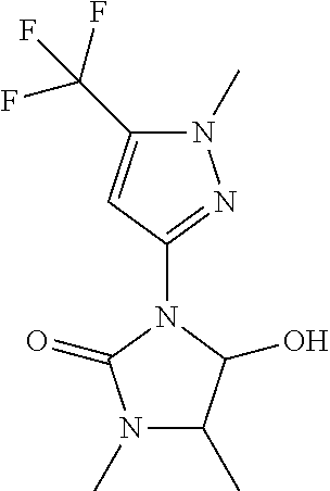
C1(N2C(=O)N(C)C(C)C2O)=NN(C)C(C(F)(F)F)=C1
